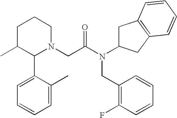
C1(C)CCCN(CC(N(C2CC3=C(C2)C=CC=C3)CC2=C(F)C=CC=C2)=O)C1C1=CC=CC=C1C
